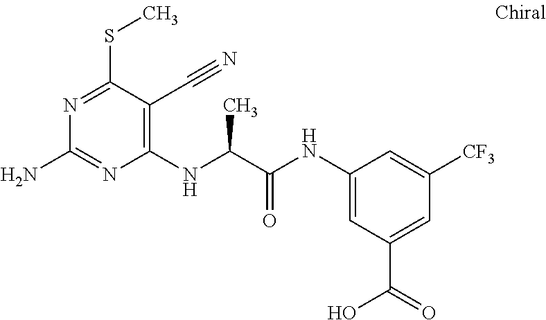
N1=C(SC)C(C#N)=C(NC(C(NC2=CC(C(=O)O)=CC([CF3])=C2)=O)C)N=C1N
